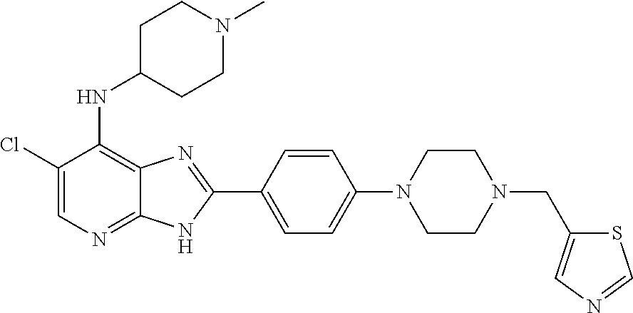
C1(Cl)=CN=C2C(=C1NC1CCN(C)CC1)N=C(C1=CC=C(N3CCN(CC4=CN=CS4)CC3)C=C1)N2
